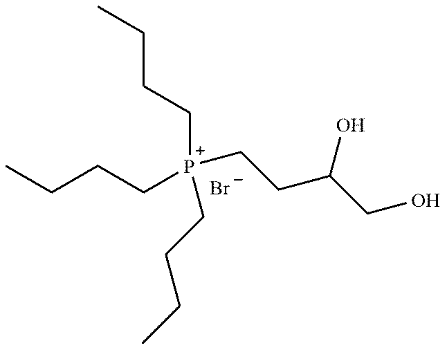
CCCC[P+](CCCC)(CCCC)CCC(CO)O.[Br-]
